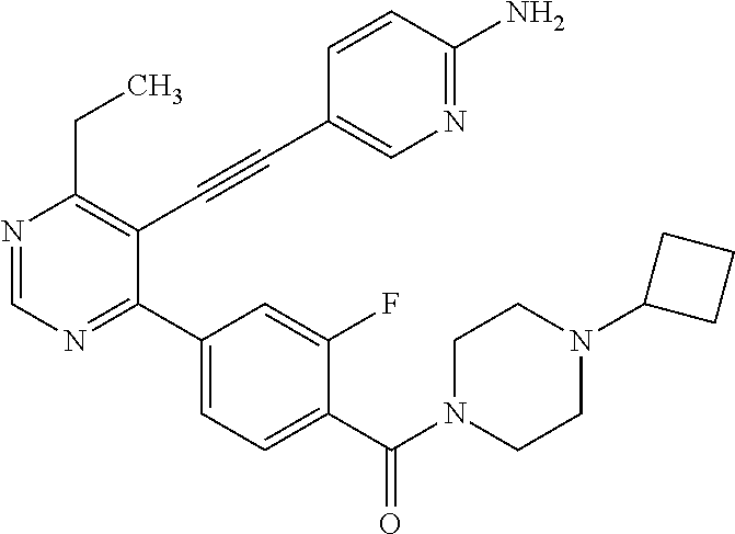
N1=CN=C(C2=CC=C(C(N3CCN(C4CCC4)CC3)=O)C(F)=C2)C(C#CC2=CN=C(N)C=C2)=C1CC
